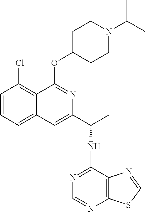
C1=CC=C2C(=C1Cl)C(OC1CCN(C(C)C)CC1)=NC(C(NC1=NC=NC3=C1N=CS3)C)=C2
